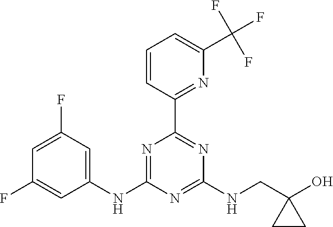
C1=C(F)C=C(NC2=NC(C3=NC(C(F)(F)F)=CC=C3)=NC(NCC3(O)CC3)=N2)C=C1F
